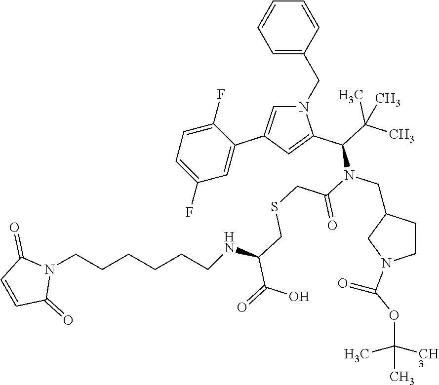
C1=CC(CN2C=C(C3=CC(F)=CC=C3F)C=C2C(C(C)(C)C)N(C(=O)CSCC(C(=O)O)NCCCCCCN2C(=O)C=CC2=O)CC2CCN(C(OC(C)(C)C)=O)C2)=CC=C1
